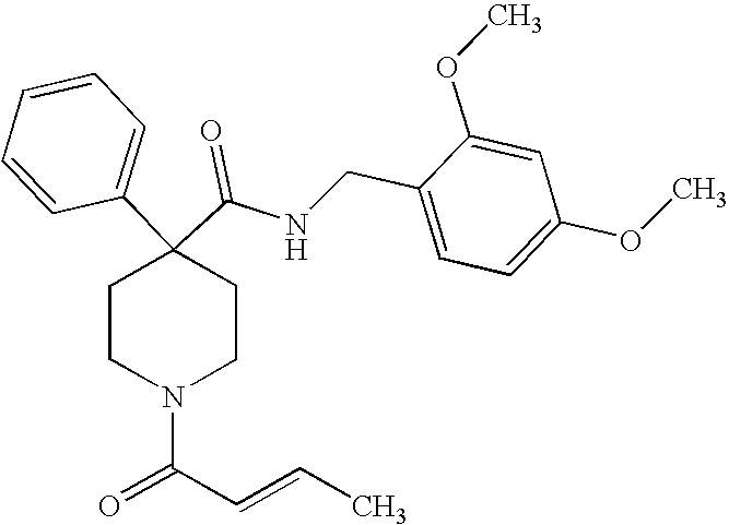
N(C(C1(C2=CC=CC=C2)CCN(C(=O)C=CC)CC1)=O)CC1=CC=C(OC)C=C1OC
